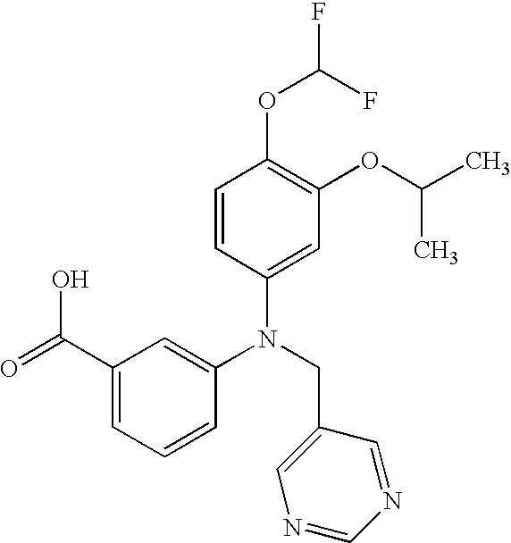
N(CC1=CN=CN=C1)(C1=CC(C(O)=O)=CC=C1)C1=CC(OC(C)C)=C(OC(F)F)C=C1
